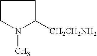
C1CN(C)C([CH2CH2NH2])C1
